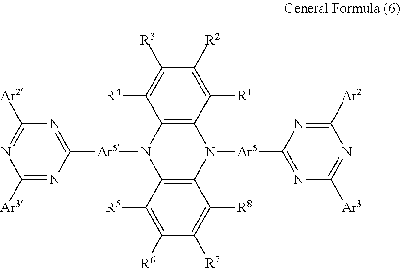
C12=C(C([R1])=C([R2])C([R3])=C1[R4])N([Ar5]C1=NC([Ar3])=NC([Ar2])=N1)C1=C(N2[Ar5]C2=NC([Ar2])=NC([Ar3])=N2)C([R5])=C([R6])C([R7])=C1[R8]
